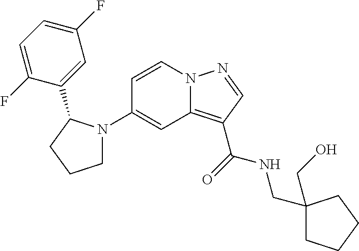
C1(N2CCCC2C2=CC(F)=CC=C2F)=CC2=C(C(=O)NCC3(CO)CCCC3)C=NN2C=C1
